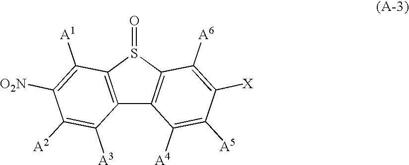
C12=C(S(=O)C3=C1C([A4])=C([A5])C([X])=C3[A6])C([A1])=C([O2N])C([A2])=C2[A3]
